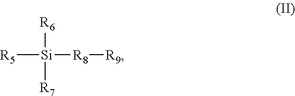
[R5][Si]([R8][R9])([R6])[R7]
